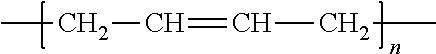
C(C=CCC)C
